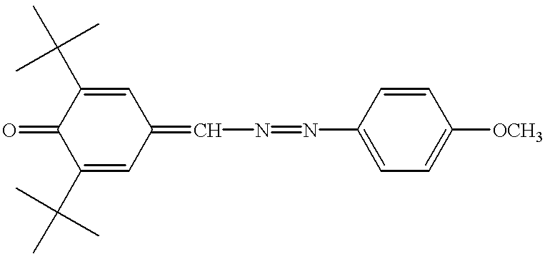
C1(C(C)(C)C)=CC(=CN=NC2=CC=C([OCH3])C=C2)C=C(C(C)(C)C)C1=O
